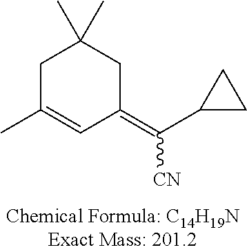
C1C(C)=CC(=C([CN])C2CC2)CC1(C)C
